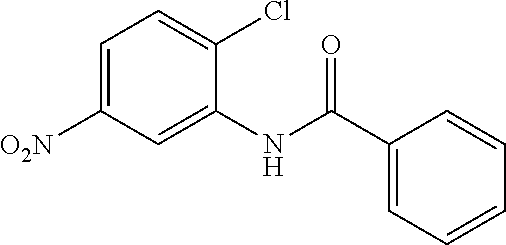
C1=C([O2N])C=C(NC(C2=CC=CC=C2)=O)C(Cl)=C1
